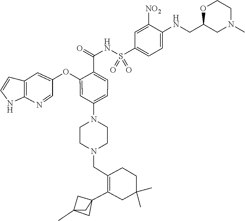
C12=C(N=CC(OC3=CC(N4CCN(CC5=C(C67CC(C)(C6)C7)CC(C)(C)CC5)CC4)=CC=C3C(=O)NS(C3=CC=C(NCC4CN(C)CCO4)C([NO2])=C3)(=O)=O)=C1)NC=C2
